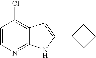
C1=CN=C2C(=C1Cl)C=C(C1CCC1)N2
